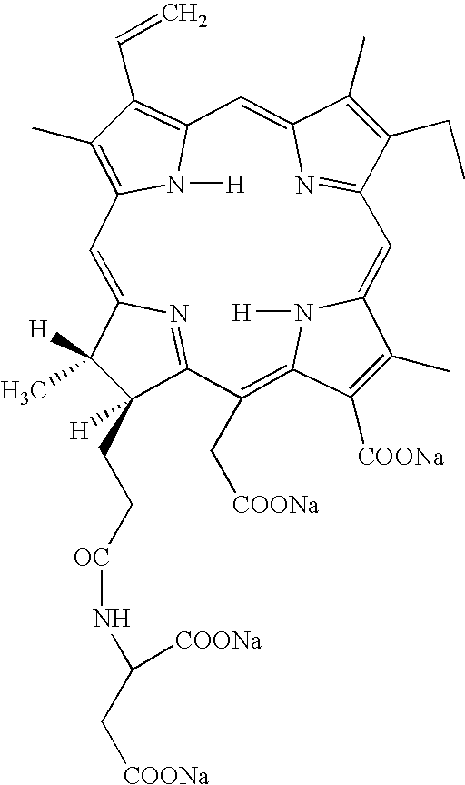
C1(C)([H])C([H])(CC[OC]NC(C[COONa])[COONa])C2=NC1=CC1=C(C)C(C=C)=C(N1[H])C=C1C(C)=C(CC)C(=N1)C=C1C(C)=C([COONa])C(=C2C[COONa])N1[H]
